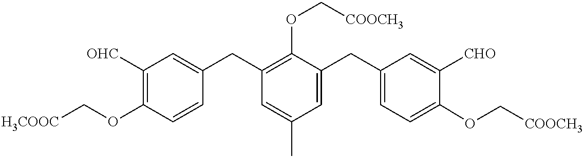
[H3COOC]COC1=C([OHC])C=C(CC2=C(OC[COOCH3])C(CC3=CC=C(OC[COOCH3])C([CHO])=C3)=CC(C)=C2)C=C1
